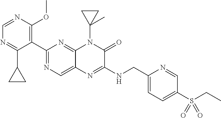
C1(C2=NC=C3C(=N2)N(C2(C)CC2)C(=O)C(NCC2=CC=C(S(CC)(=O)=O)C=N2)=N3)=C(OC)N=CN=C1C1CC1
